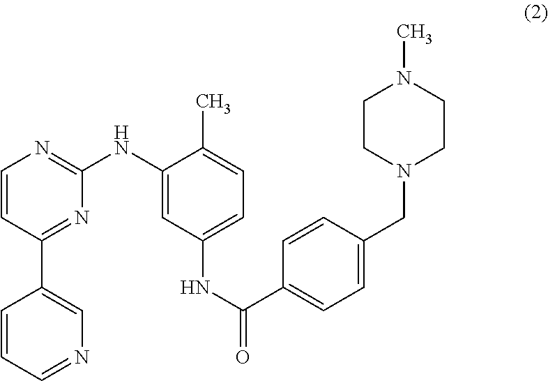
C1=CC(C2=CN=CC=C2)=NC(NC2=CC(NC(=O)C3=CC=C(CN4CCN(C)CC4)C=C3)=CC=C2C)=N1
